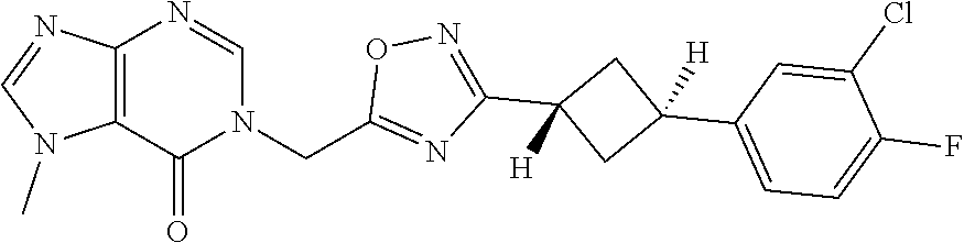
C12=C(N=CN(CC3=NC(C4([H])CC(C5=CC=C(F)C(Cl)=C5)([H])C4)=NO3)C1=O)N=CN2C
